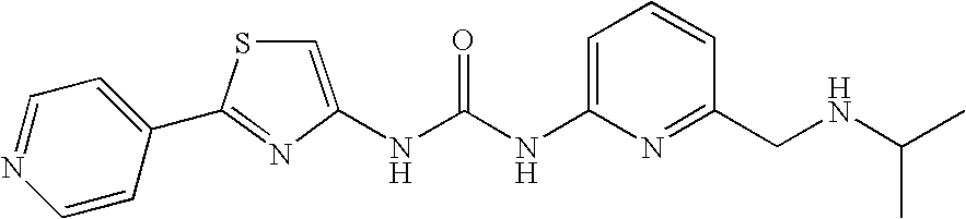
N(C(NC1=CC=CC(CNC(C)C)=N1)=O)C1=CSC(C2=CC=NC=C2)=N1
